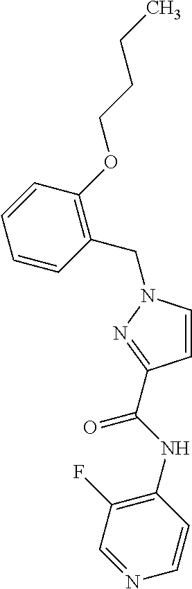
C1=CC(NC(=O)C2=NN(CC3=C(OCCCC)C=CC=C3)C=C2)=C(F)C=N1
